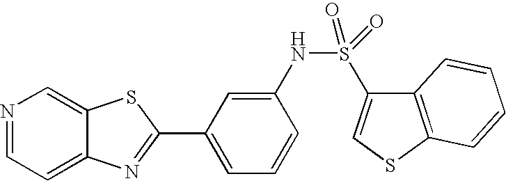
N1=CC=C2C(=C1)SC(C1=CC=CC(NS(=O)(C3=CSC4=C3C=CC=C4)=O)=C1)=N2
